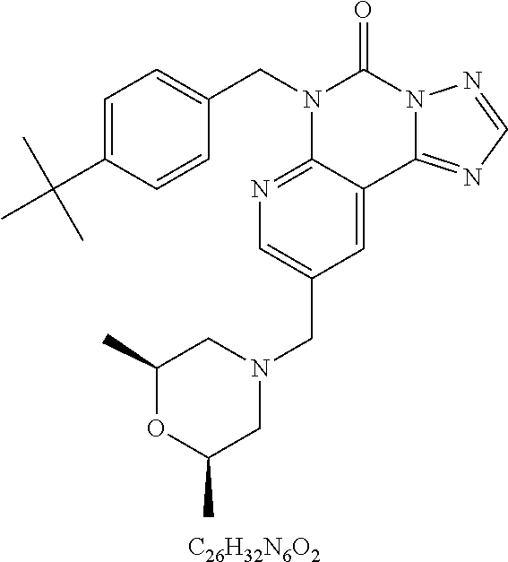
[C26H32N6O2].C1=C(C(C)(C)C)C=CC(CN2C3=NC=C(CN4CC(C)OC(C)C4)C=C3C3=NC=NN3C2=O)=C1
